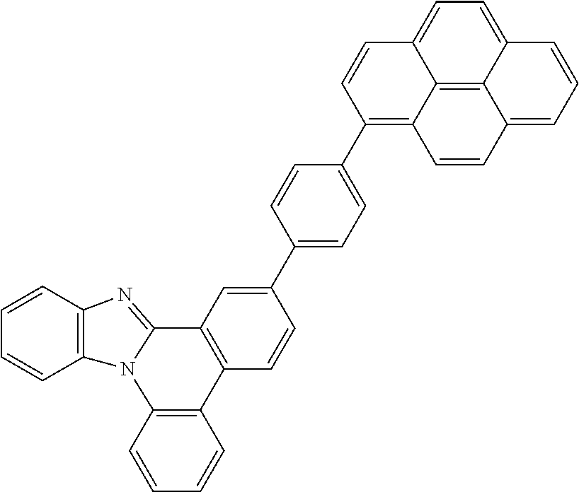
C1=CC2=C(C=C1)N1C(=NC3=C1C=CC=C3)C1=C2C=CC(C2=CC=C(C3=C4C5=C6C(=CC=C5C=C3)C=CC=C6C=C4)C=C2)=C1
